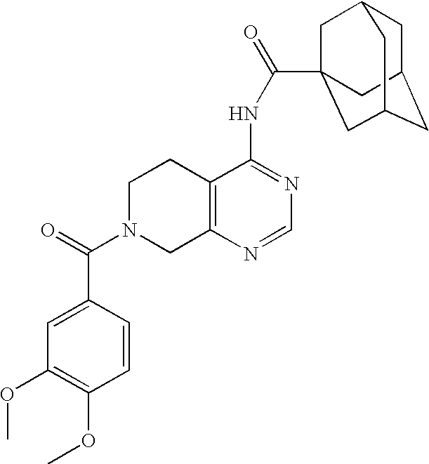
C1N(C(=O)C2=CC(OC)=C(OC)C=C2)CC2=C(C1)C(NC(=O)C13CC4CC(CC(C1)C4)C3)=NC=N2
